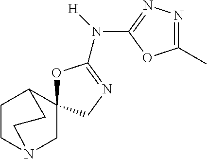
O1C(N([H])C2=NN=C(C)O2)=NCC12CN1CCC2CC1
